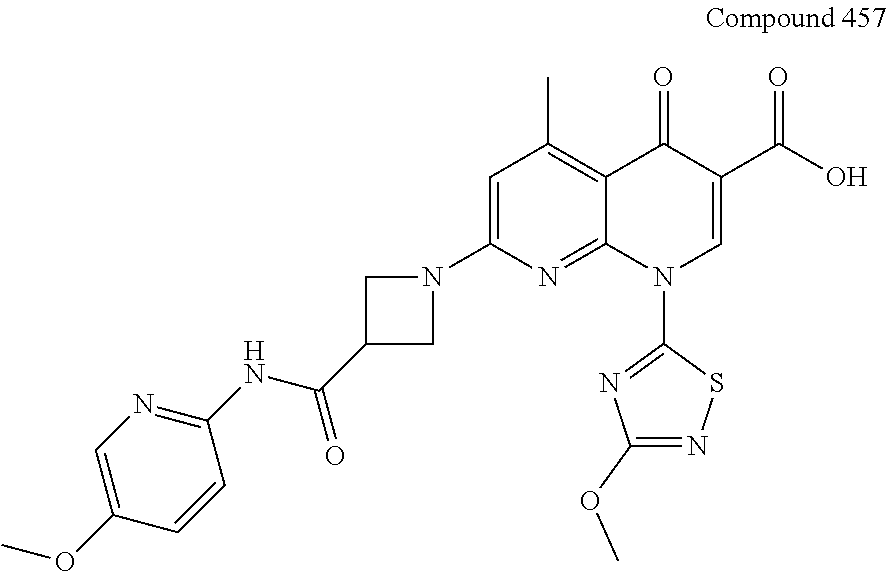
C1=C(N2CC(C(NC3=NC=C(OC)C=C3)=O)C2)N=C2C(=C1C)C(=O)C(C(O)=O)=CN2C1=NC(OC)=NS1
